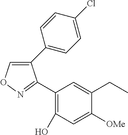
C1(C2=CC=C(Cl)C=C2)=CON=C1C1=C(O)C=C([OMe])C(CC)=C1
